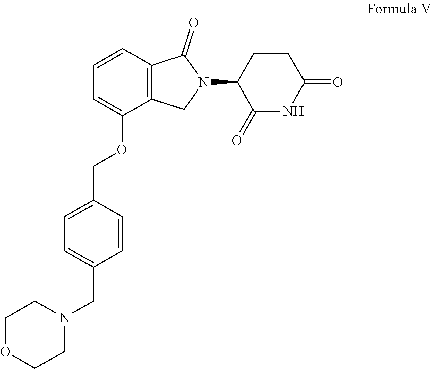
C1=CC2=C(C(OCC3=CC=C(CN4CCOCC4)C=C3)=C1)CN(C1C(=O)NC(=O)CC1)C2=O
